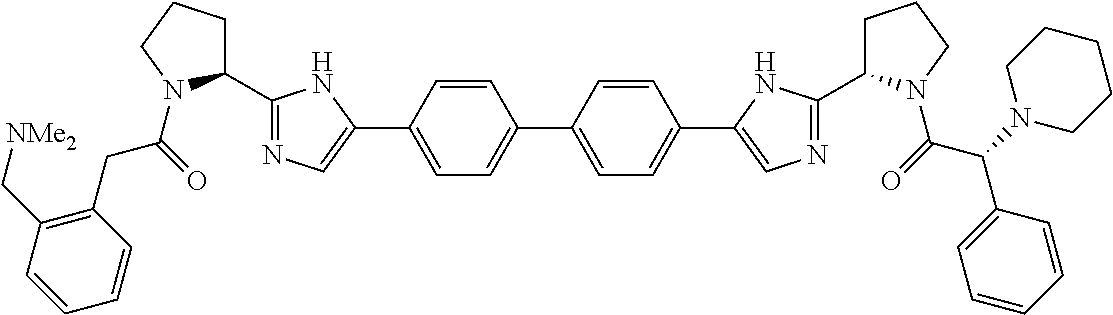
C1(C2=NC=C(C3=CC=C(C4=CC=C(C5=CN=C(C6CCCN6C(=O)C(N6CCCCC6)C6=CC=CC=C6)N5)C=C4)C=C3)N2)CCCN1C(=O)CC1=C(C[NMe2])C=CC=C1
